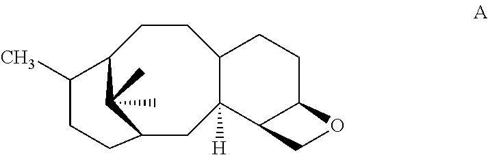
C12C([H])(C3C(CC1)OC3)CC1C(C)(C)C(CC2)C(C)CC1
